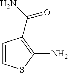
C1=CSC(N)=C1C(N)=O
